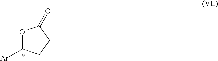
O1C([Ar])CCC1=O
